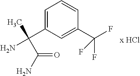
NC(C1=CC=CC(C(F)(F)F)=C1)(C)C(N)=O
